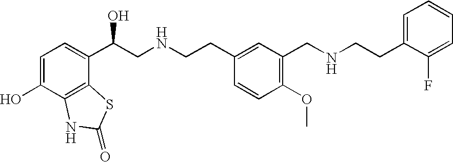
C1=C(O)C2=C(C(C(CNCCC3=CC(CNCCC4=CC=CC=C4F)=C(OC)C=C3)O)=C1)SC(=O)N2
